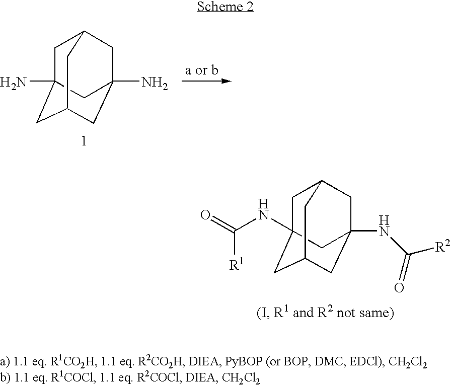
C1C2(N)CC3CC(N)(CC1C3)C2.C1C2(NC(=O)[R1])CC3CC(NC([R2])=O)(CC1C3)C2
